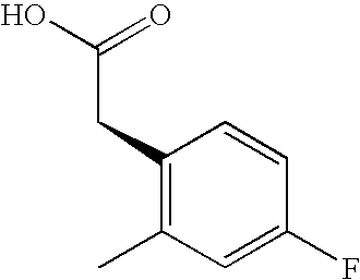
C1(CC(O)=O)=C(C)C=C(F)C=C1
